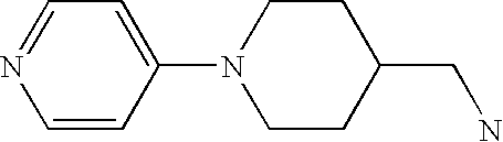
C1=C(N2CCC(CN)CC2)C=CN=C1
